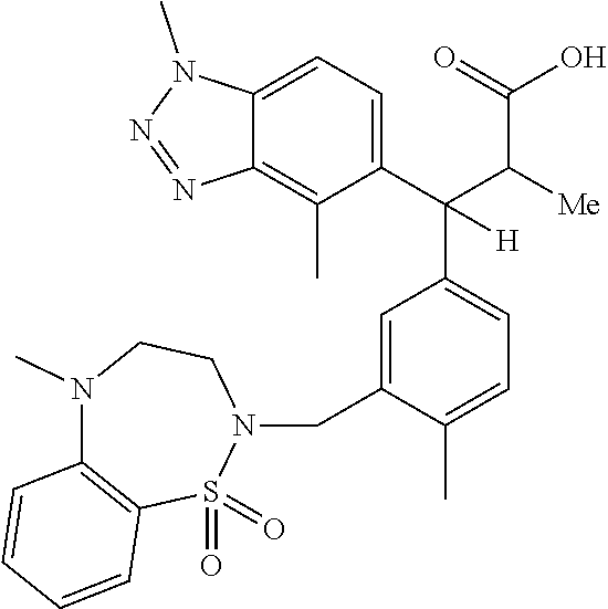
C1(C(C2=CC=C(C)C(CN3CCN(C)C4=C(S3(=O)=O)C=CC=C4)=C2)(C(C(O)=O)[Me])[H])=CC=C2C(=C1C)N=NN2C
